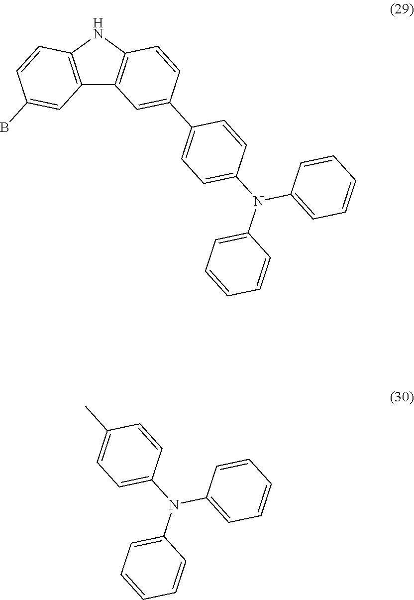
C12=C(NC3=C1C=C(C1=CC=C(N(C4=CC=CC=C4)C4=CC=CC=C4)C=C1)C=C3)C=CC(B)=C2.CC1=CC=C(N(C2=CC=CC=C2)C2=CC=CC=C2)C=C1
